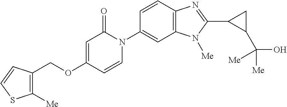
C(OC1=CC(=O)N(C2=CC3=C(C=C2)N=C(C2C(C([Me])(O)[Me])C2)N3[Me])C=C1)C1=C([Me])SC=C1
